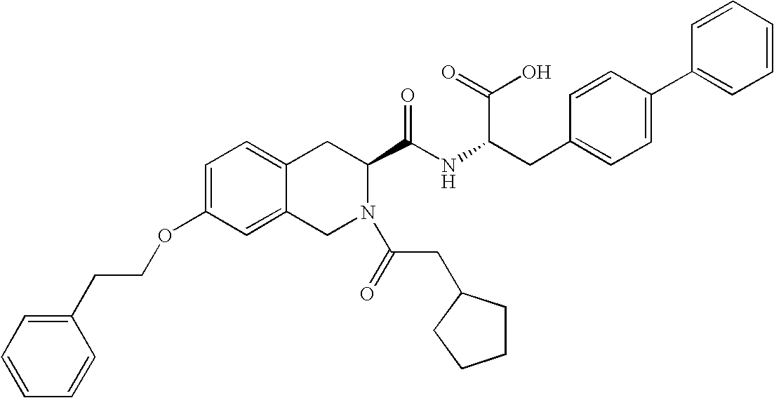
C12=CC=C(OCCC3=CC=CC=C3)C=C1CN(C(=O)CC1CCCC1)C(C(NC(CC1=CC=C(C3=CC=CC=C3)C=C1)C(=O)O)=O)C2
